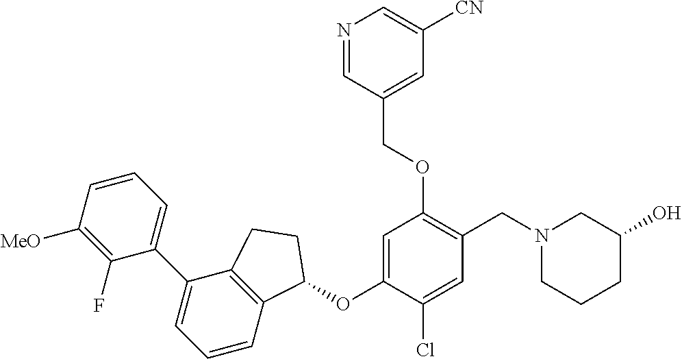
C1(F)=C([MeO])C=CC=C1C1=CC=CC2=C1CCC2OC1=CC(OCC2=CC([CN])=CN=C2)=C(CN2CCCC(O)C2)C=C1Cl
